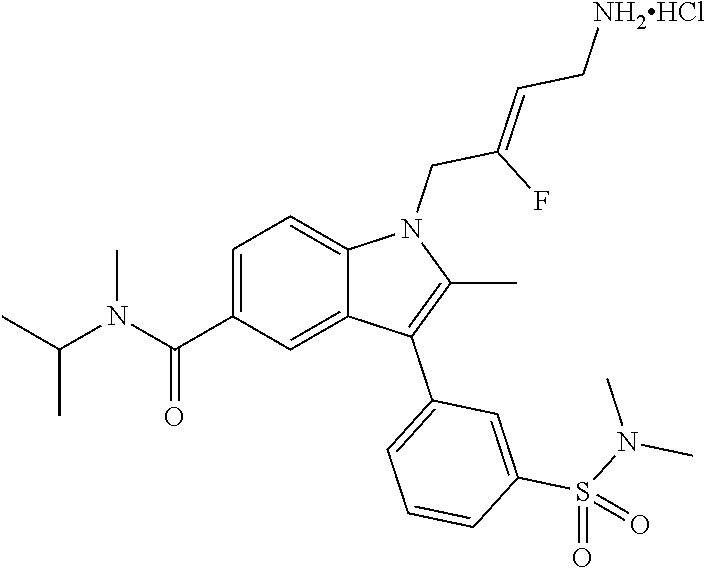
C1=C(C(=O)N(C(C)C)C)C=C2C(=C1)N(CC(F)=CC[NH2HCl])C(C)=C2C1=CC=CC(S(N(C)C)(=O)=O)=C1
